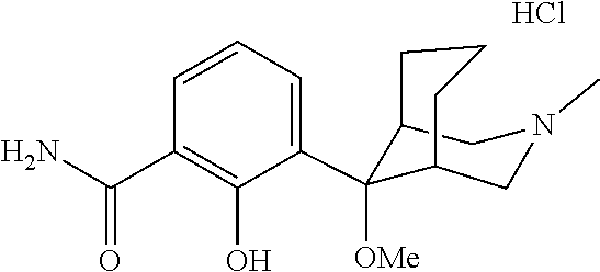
C1([OMe])(C2=CC=CC(C(N)=O)=C2O)C2CCCC1CN(C)C2.Cl
